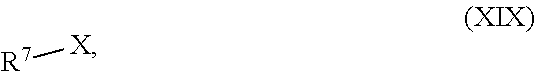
[R7][X]
